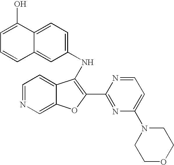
C1=C(O)C2=CC=C(NC3=C(C4=NC(N5CCOCC5)=CC=N4)OC4=CN=CC=C43)C=C2C=C1
